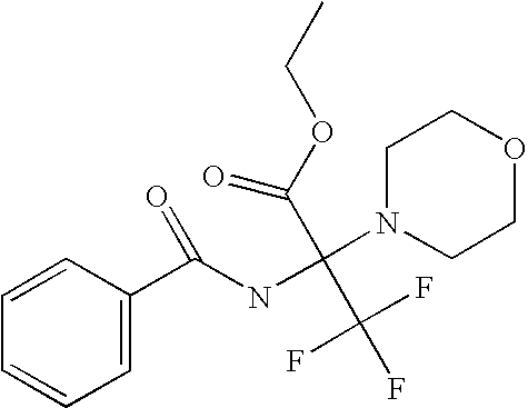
C1=CC(C(NC(N2CCOCC2)(C(OCC)=O)C(F)(F)F)=O)=CC=C1
